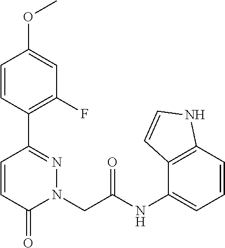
C1=CC(C2=NN(CC(NC3=CC=CC4=C3C=CN4)=O)C(=O)C=C2)=C(F)C=C1OC
